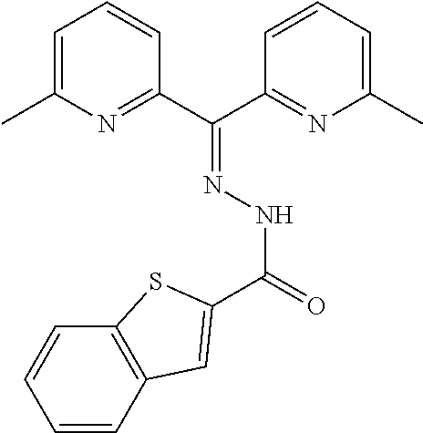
C1=C(C)N=C(C(C2=NC(C)=CC=C2)=NNC(=O)C2=CC3=C(C=CC=C3)S2)C=C1
